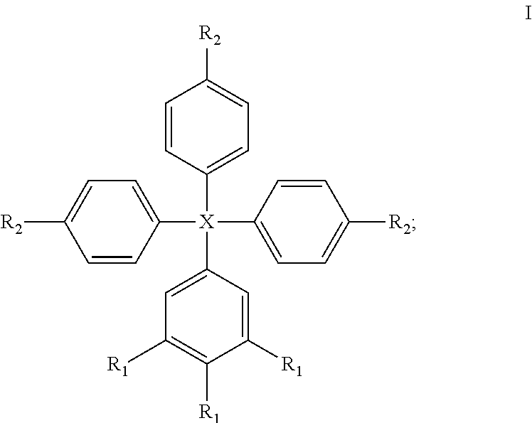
C1([R1])=C([R1])C([R1])=CC([X](C2=CC=C([R2])C=C2)(C2=CC=C([R2])C=C2)C2=CC=C([R2])C=C2)=C1
